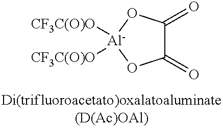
[Al]1([CF3C(O)O])([CF3C(O)O])OC(=O)C(=O)O1
